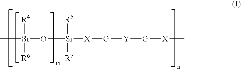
C[Si]([R4])([R6])O[Si]([R5])([R7])[X][G][Y][G][X]C
